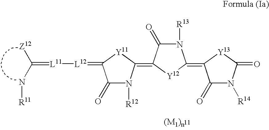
C(=[L11][L12]=C1C(=O)N([R12])C(=C2C(=O)N([R13])C(=C3C(=O)N([R14])C(=O)[Y13]3)[Y12]2)[Y11]1)([Z12])N[R11]
